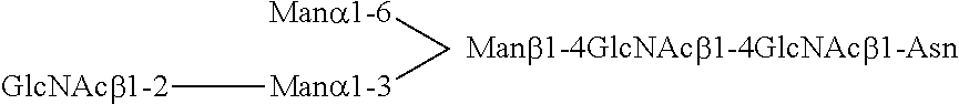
[Manb1-4GlcNAcb1-4GlcNAcb1-Asn].[Mana1-6]C[Mana1-3][GlcNAcb1-2]
